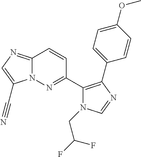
C12=NC=C(C#N)N1N=C(C1=C(C3=CC=C(OC)C=C3)N=CN1CC(F)F)C=C2
